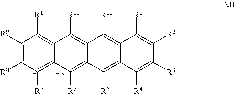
C1([R9])=C([R8])C([R7])=C2C(=C1[R10])C([R11])=C1C(=C2[R6])C([R5])=C2C(=C1[R12])C([R1])=C([R2])C([R3])=C2[R4]
